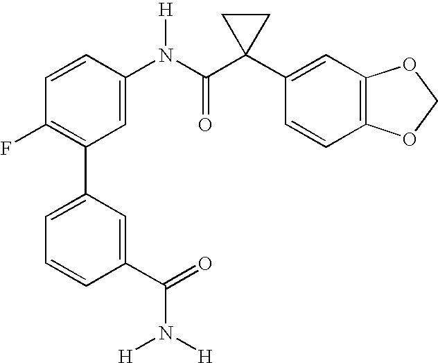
C1=CC(N(C(C2(C3=CC4=C(C=C3)OCO4)CC2)=O)[H])=CC(C2=CC=CC(C(N([H])[H])=O)=C2)=C1F
